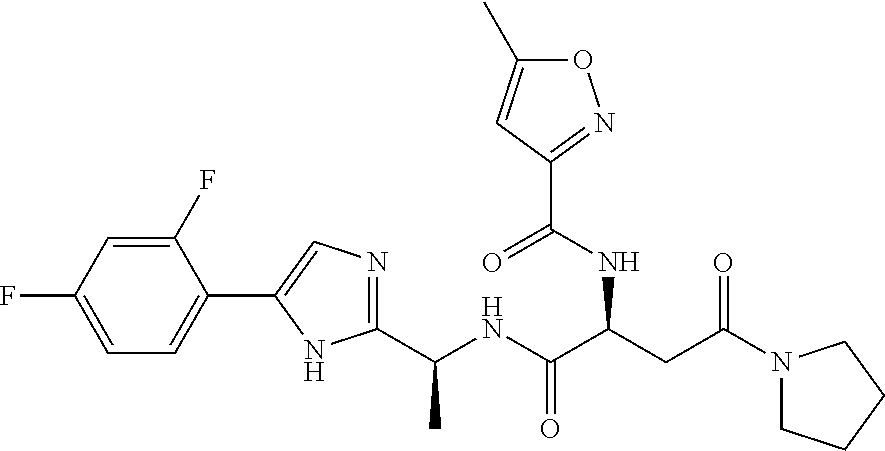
C(NC(C(CC(N1CCCC1)=O)NC(C1=NOC(C)=C1)=O)=O)(C)C1=NC=C(C2=CC=C(F)C=C2F)N1
